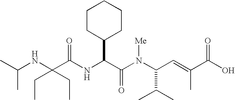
N(C(C(N(C(C(C)C)C=C(C)C(O)=O)[Me])=O)C1CCCCC1)C(C(NC(C)C)(CC)CC)=O
